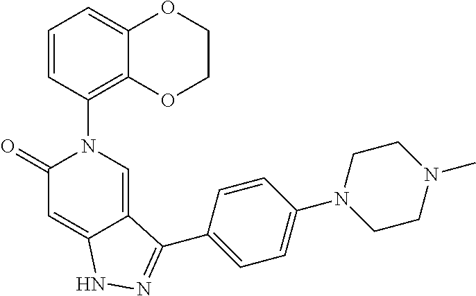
C1=CC(N2C(=O)C=C3C(=C2)C(C2=CC=C(N4CCN(C)CC4)C=C2)=NN3)=C2C(=C1)OCCO2
